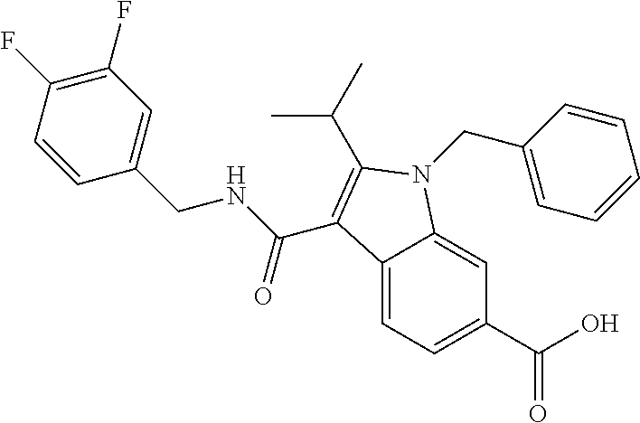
C1(F)=C(F)C=CC(CNC(=O)C2=C(C(C)C)N(CC3=CC=CC=C3)C3=CC(C(O)=O)=CC=C32)=C1
